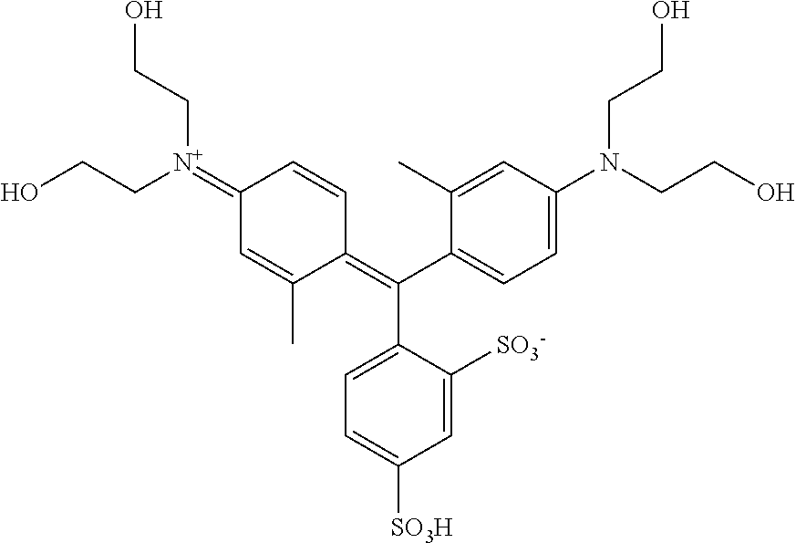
C1(C)=CC(N(CCO)CCO)=CC=C1C(=C1C=CC(=[N+](CCO)CCO)C=C1C)C1=CC=C([SO3H])C=C1[SO3-]
